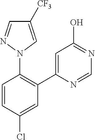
C1=CC(Cl)=CC(C2=CC(O)=NC=N2)=C1N1C=C([CF3])C=N1
